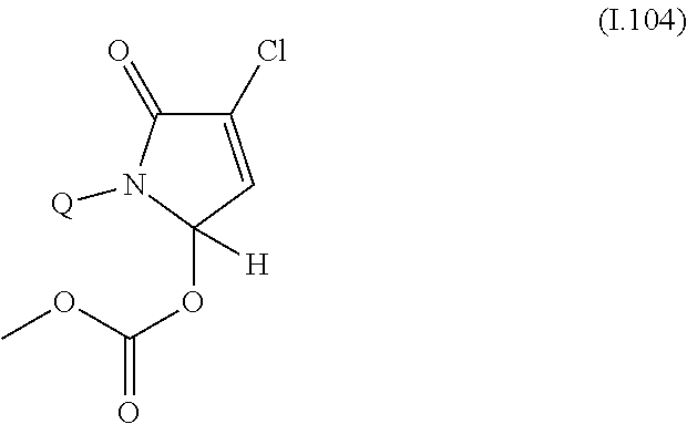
C1(=O)C(Cl)=CC(OC(=O)OC)([H])N1[Q]
